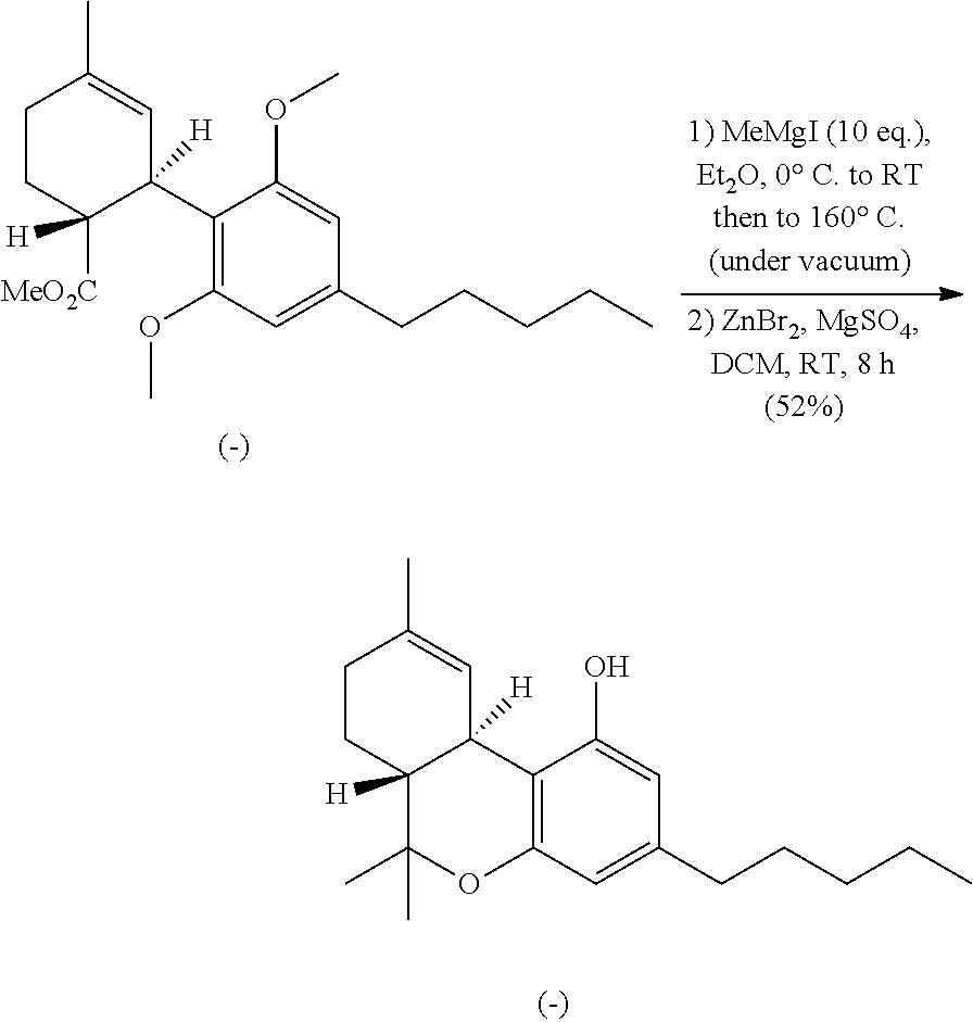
C1(C2([H])C=C(C)CCC2([MeO2C])[H])=C(OC)C=C(CCCCC)C=C1OC.C12=C(C=C(CCCCC)C=C1O)OC(C)(C)C1([H])C2([H])C=C(C)CC1
